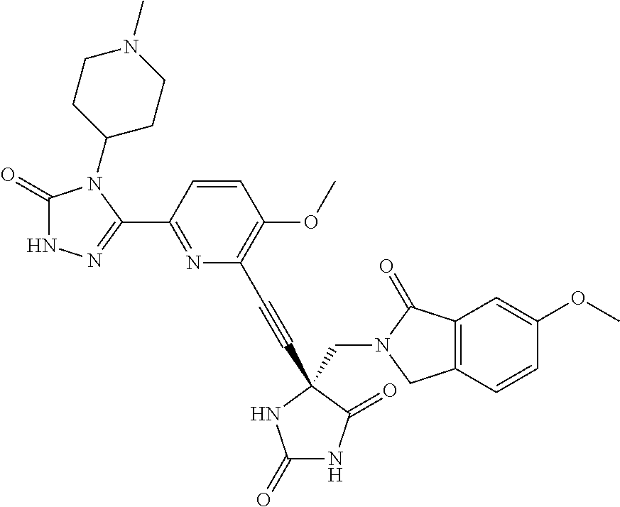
C1=CC(OC)=C(C#CC2(CN3C(=O)C4=C(C=CC(OC)=C4)C3)C(=O)NC(=O)N2)N=C1C1=NNC(=O)N1C1CCN(C)CC1
